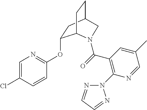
C1=C(Cl)C=CC(OC2CC3CCC2N(C(=O)C2=C(N4N=CC=N4)N=CC(C)=C2)C3)=N1
